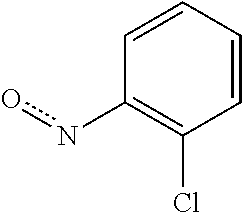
C1=CC=CC(Cl)=C1no
